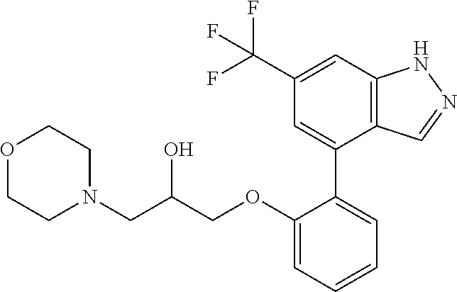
C12=C(C=C(C(F)(F)F)C=C1C1=CC=CC=C1OCC(CN1CCOCC1)O)NN=C2
